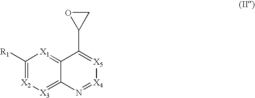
C1([R1])=[X2][X3]=C2C(=[X1]1)C(C1CO1)=[X5][X4]=N2
